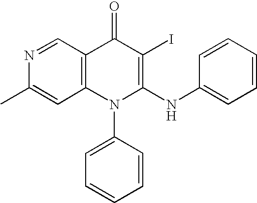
N1=CC2=C(C=C1C)N(C1=CC=CC=C1)C(NC1=CC=CC=C1)=C(I)C2=O
